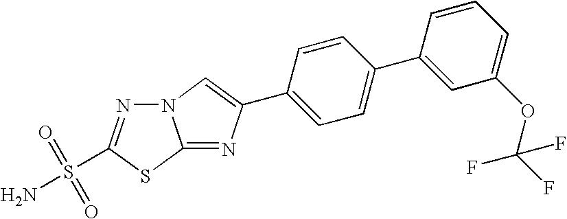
N12N=C(S(=O)(=O)N)SC1=NC(C1=CC=C(C3=CC(OC(F)(F)F)=CC=C3)C=C1)=C2
